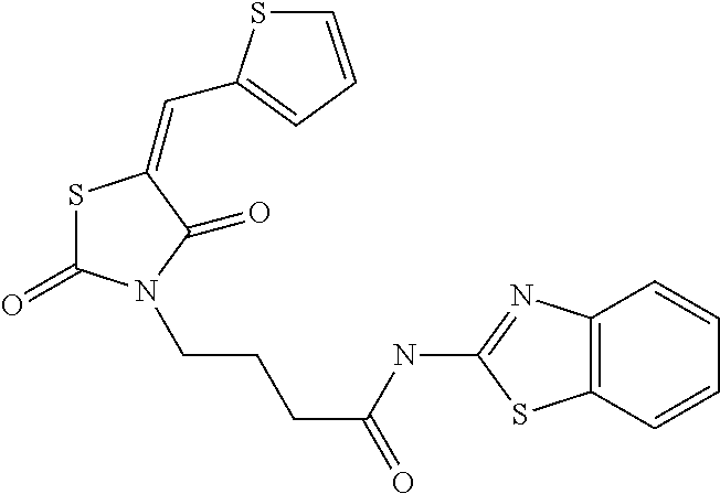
S1C(=O)N(CCCC(=O)NC2=NC3=C(S2)C=CC=C3)C(=O)C1=CC1=CC=CS1
